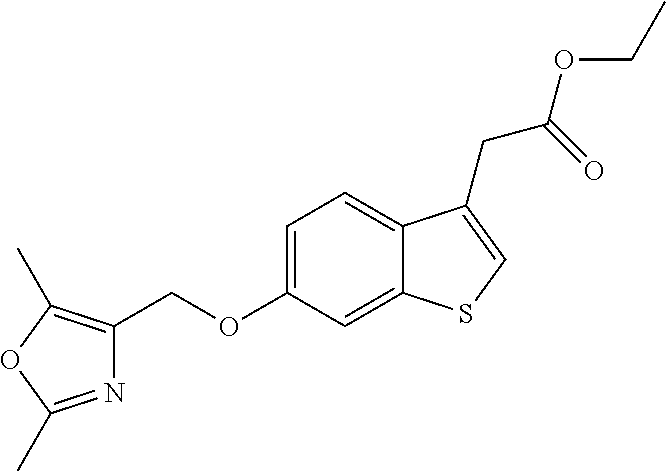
C(OC1=CC=C2C(=C1)SC=C2CC(=O)OCC)C1=C(C)OC(C)=N1
